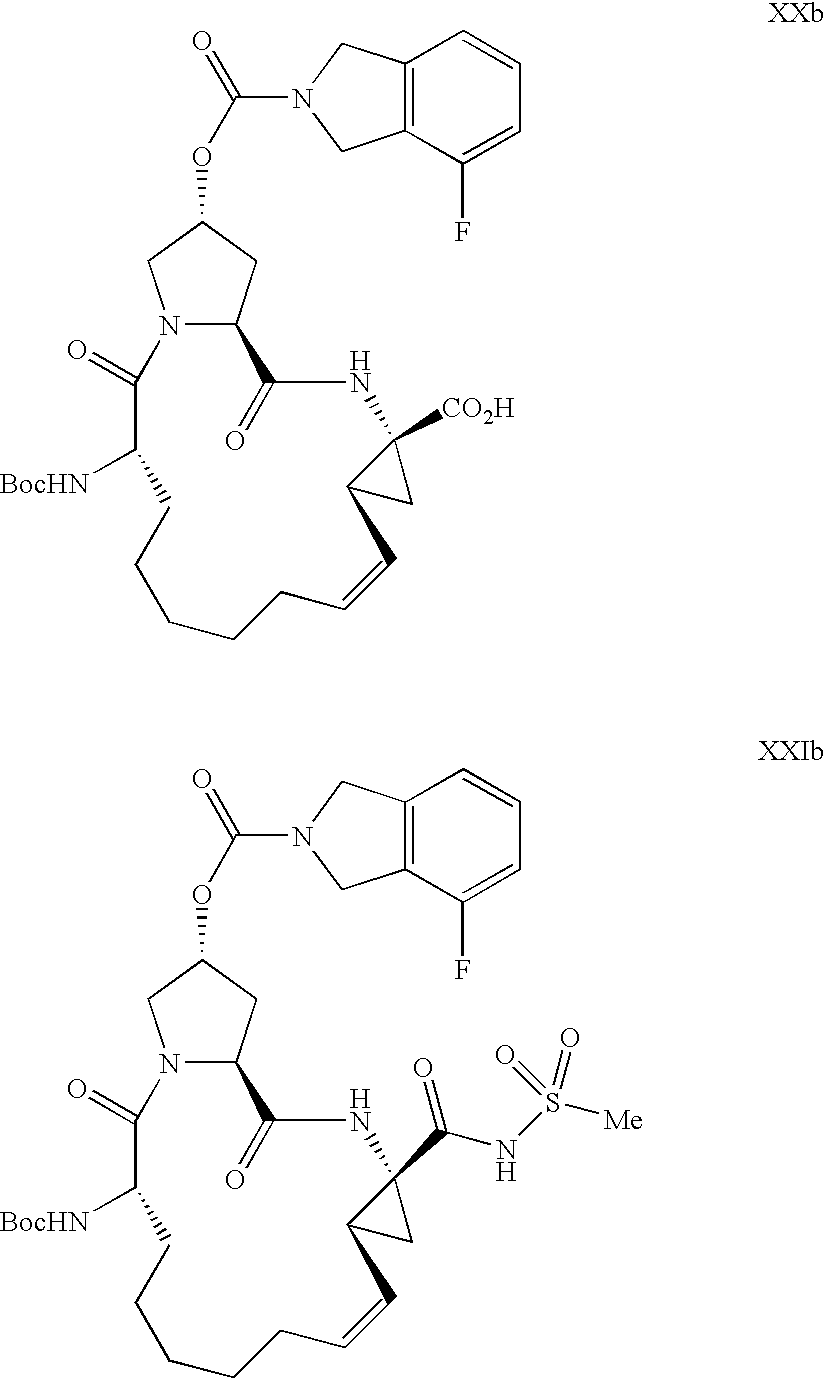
N12C(CC(OC(=O)N3CC4=C(C3)C=CC=C4F)C1)C(=O)NC1([CO2H])C(C1)C=CCCCCCC([BocHN])C2=O.N12C(CC(OC(=O)N3CC4=C(C3)C=CC=C4F)C1)C(=O)NC1(C(NS([Me])(=O)=O)=O)C(C1)C=CCCCCCC([BocHN])C2=O
